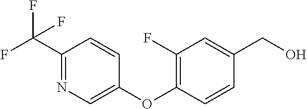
C1(C(F)(F)F)=NC=C(OC2=C(F)C=C(CO)C=C2)C=C1
